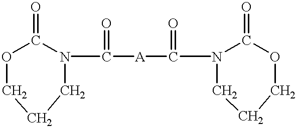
O1CCCN(C([A]C(N2CCCOC2=O)=O)=O)C1=O
